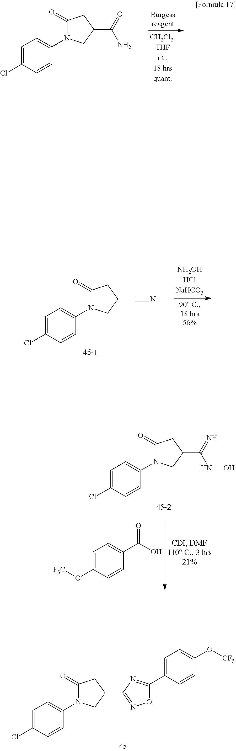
ClC1=CC=C(N2C(=O)CC(C(N)=O)C2)C=C1.ClC1=CC=C(N2C(=O)CC(C#N)C2)C=C1.ClC1=CC=C(N2C(=O)CC(C(NO)=N)C2)C=C1.C1(O[F3C])=CC=C(C(O)=O)C=C1.ClC1=CC=C(N2C(=O)CC(C3=NOC(C4=CC=C(O[CF3])C=C4)=N3)C2)C=C1
